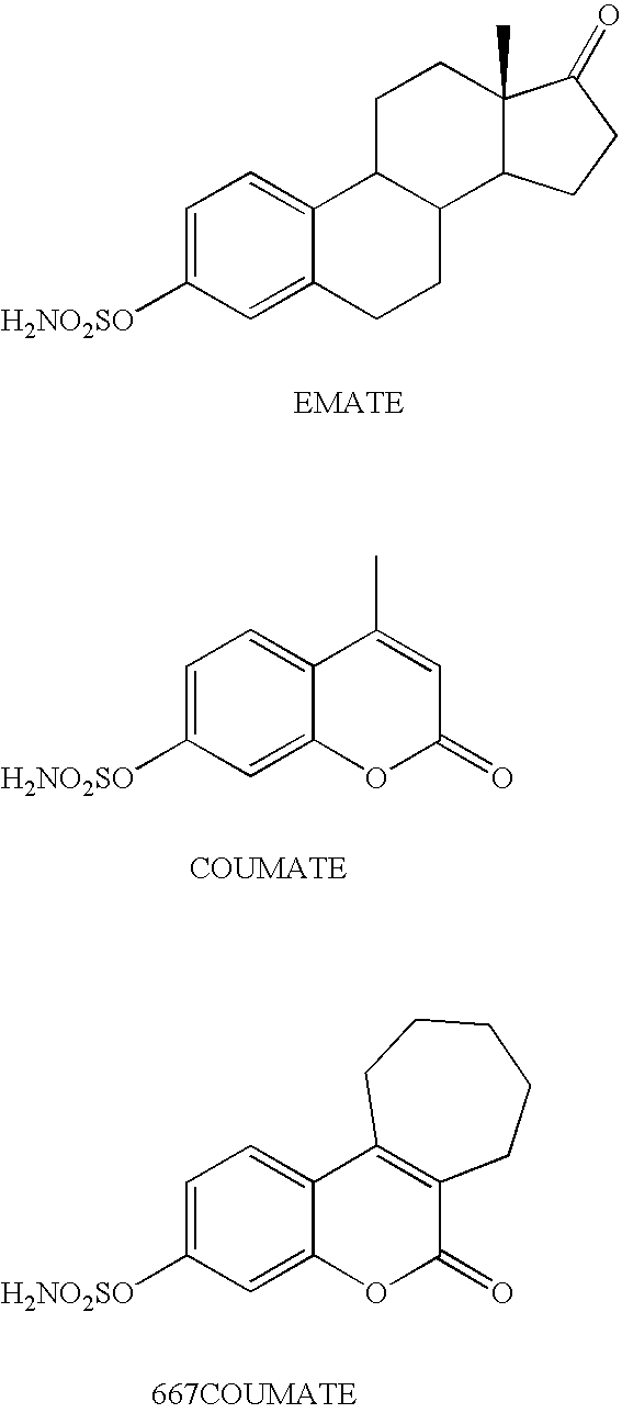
C1=C([H2NO2SO])C=C2C(=C1)C1C(CC2)C2C(C)(CC1)C(=O)CC2.C1=C([H2NO2SO])C=C2C(=C1)C(C)=CC(=O)O2.C1=C([H2NO2SO])C=C2C(=C1)C1=C(C(=O)O2)CCCCC1
